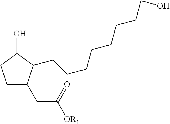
C1CC(O)C(CCCCCCCCO)C1CC([OR1])=O
